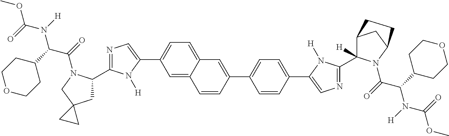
C1=C2C(=CC=C1C1=CN=C(C3CC4(CN3C(=O)C(C3CCOCC3)N([H])C(=O)OC)CC4)N1[H])C=C(C1=CC=C(C3=CN=C(C4([H])C5CC(N4C(=O)C(C4CCOCC4)N([H])C(=O)OC)CC5)N3[H])C=C1)C=C2
